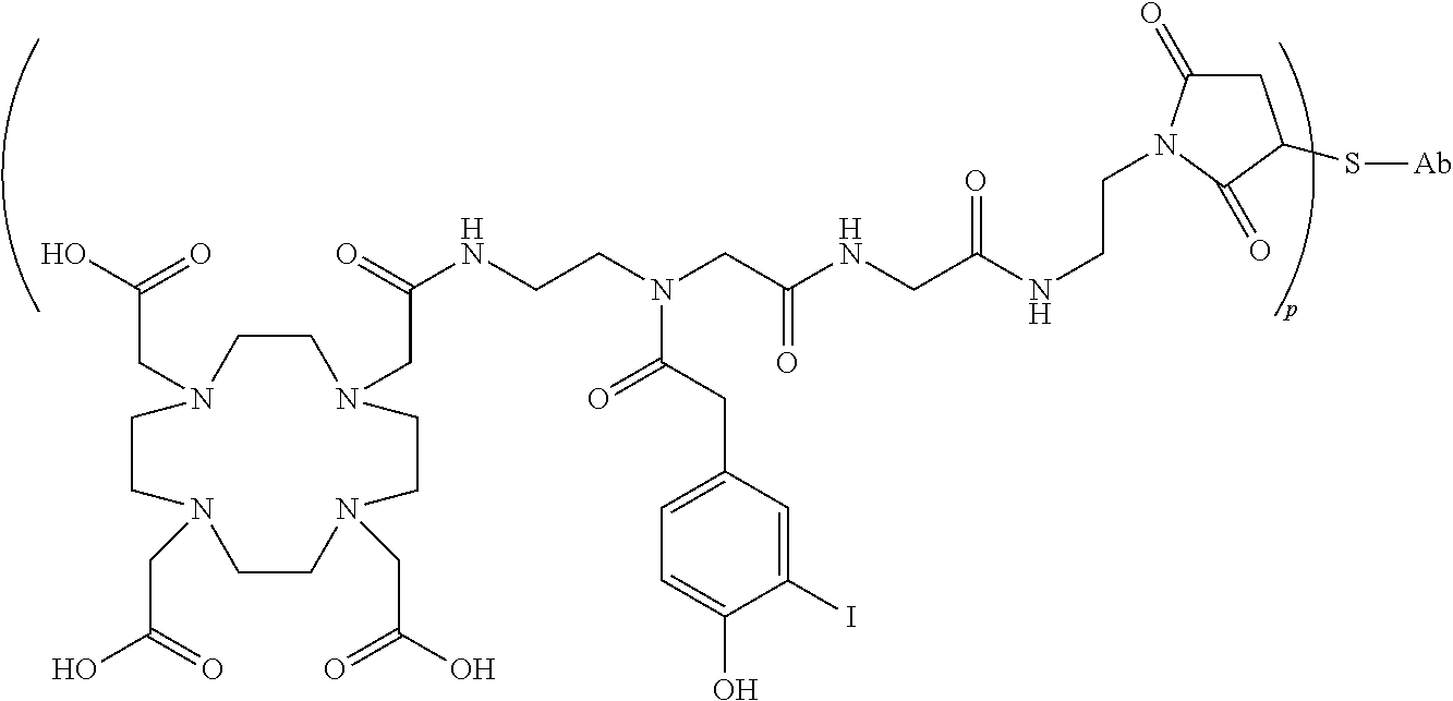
C1CN(CC(NCCN(CC(NCC(NCCN2C(=O)CC(S[Ab])C2=O)=O)=O)C(CC2=CC=C(O)C(I)=C2)=O)=O)CCN(CC(O)=O)CCN(CC(O)=O)CCN1CC(O)=O
